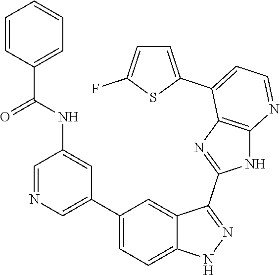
C1=NC=C(C2=CC=C3C(=C2)C(C2=NC4=C(N2)N=CC=C4C2=CC=C(F)S2)=NN3)C=C1NC(C1=CC=CC=C1)=O
